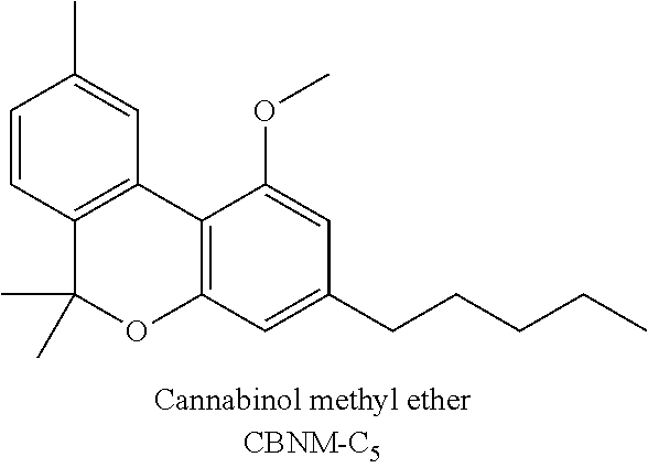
C1=CC2=C(C=C1C)C1=C(OC2(C)C)C=C(CCCCC)C=C1OC
